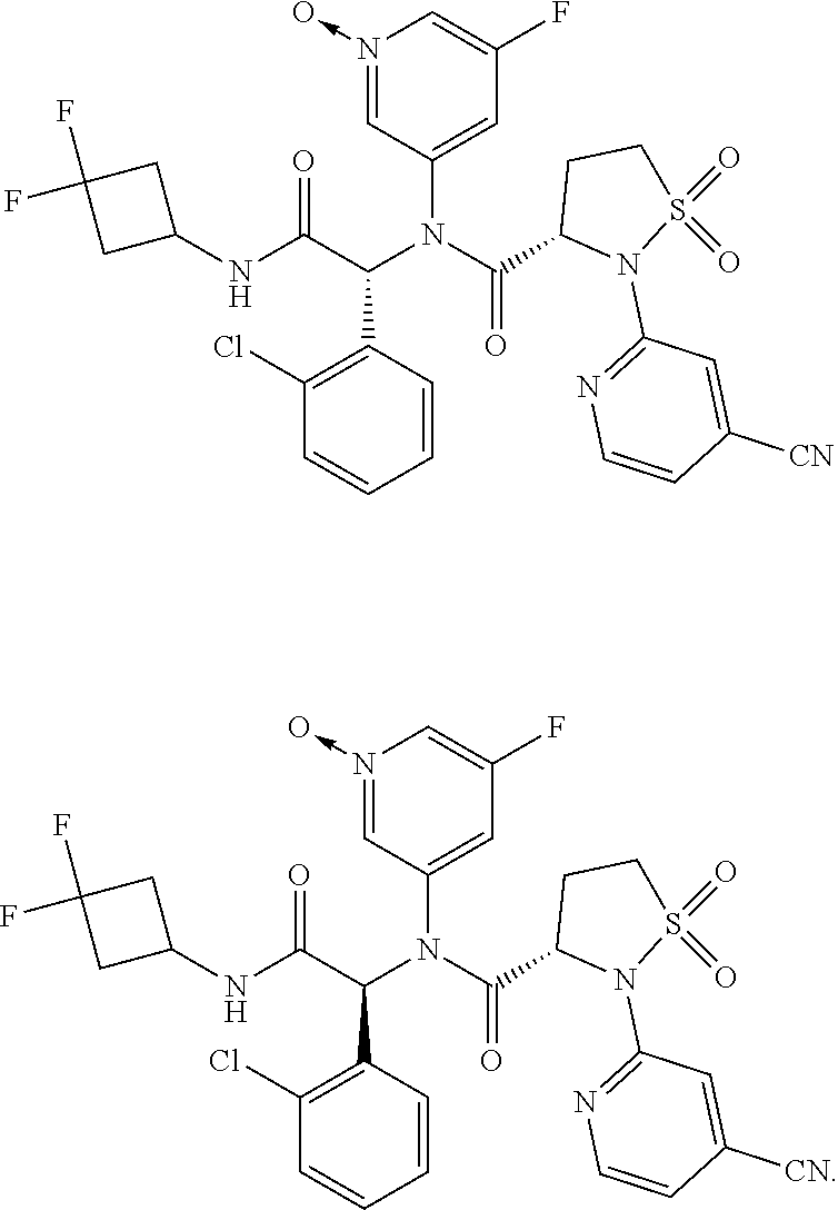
C1=N(->O)C=C(F)C=C1N(C(=O)C1N(C2=NC=CC([CN])=C2)S(=O)(=O)CC1)C(C1=C(Cl)C=CC=C1)C(=O)NC1CC(F)(F)C1.C1=N(->O)C=C(F)C=C1N(C(=O)C1N(C2=NC=CC([CN])=C2)S(=O)(=O)CC1)C(C1=C(Cl)C=CC=C1)C(=O)NC1CC(F)(F)C1
